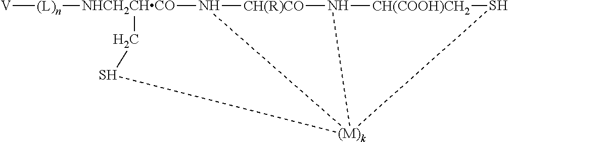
[V][(L)n][NHCH2CHCO]1N2[CH(R)CO]N3[CH(COOH)CH2]S[(M)k]23SC1
